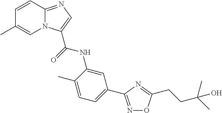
C1=CC2=NC=C(C(NC3=CC(C4=NOC(CCC(C)(C)O)=N4)=CC=C3C)=O)N2C=C1C
